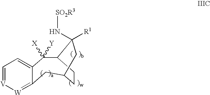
C1C2CC3=[W][V]=CC=C3C([X])([Y])C(C1)C([R1])(N[SO2R3])C2
